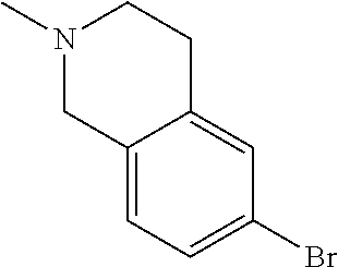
N1(C)CC2=CC=C(Br)C=C2CC1
